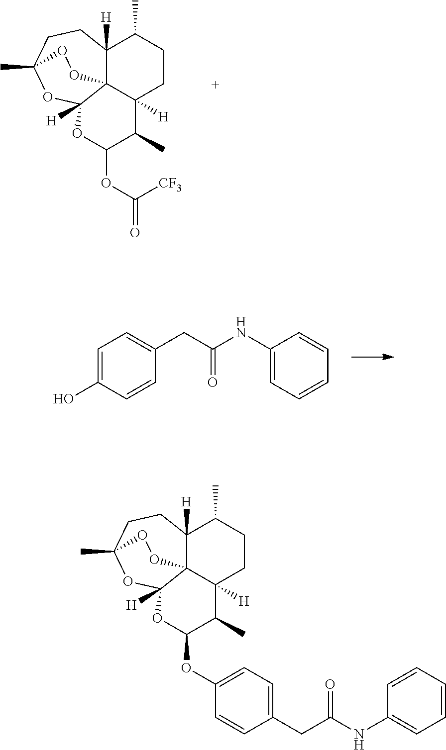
C12([H])C34C([H])(CCC1C)C(C)C(OC([CF3])=O)OC3([H])OC(C)(CC2)OO4.C1=C(O)C=CC(CC(=O)NC2=CC=CC=C2)=C1.C12([H])C34C([H])(CCC1C)C(C)C(OC1=CC=C(CC(NC5=CC=CC=C5)=O)C=C1)OC3([H])OC(C)(CC2)OO4
